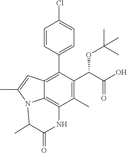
C1=CC(C2=C3C4=C(C(C)=C2C(C(=O)O)OC(C)(C)C)NC(=O)C(C)N4C(C)=C3)=CC=C1Cl
